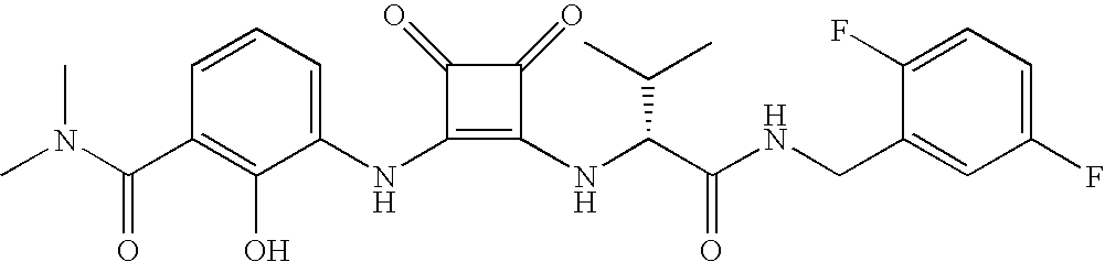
CN(C(C1=C(O)C(NC2=C(NC(C(NCC3=CC(F)=CC=C3F)=O)C(C)C)C(=O)C2=O)=CC=C1)=O)C
